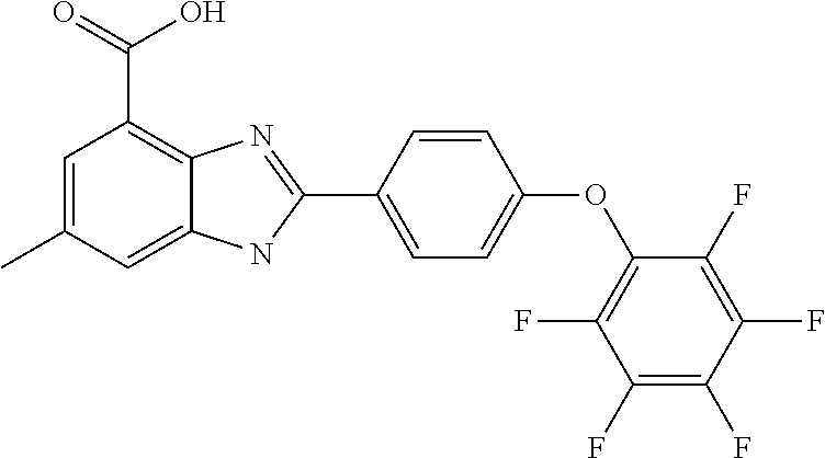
C1(F)=C(F)C(F)=C(F)C(OC2=CC=C(C3=NC4=C(C(=O)O)C=C(C)C=C4N3)C=C2)=C1F
